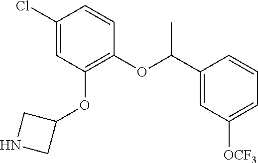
C1(Cl)=CC(OC2CNC2)=C(OC(C2=CC([OCF3])=CC=C2)C)C=C1
